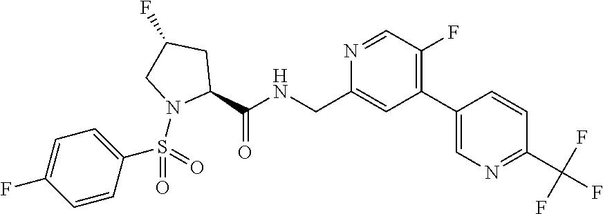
C1(C2=C(F)C=NC(CNC(C3CC(F)CN3S(=O)(=O)C3=CC=C(F)C=C3)=O)=C2)=CN=C(C(F)(F)F)C=C1
